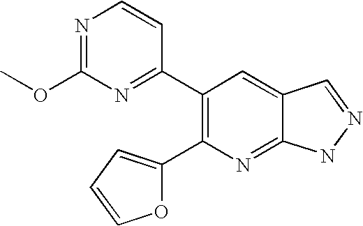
C1(C2=NC(OC)=NC=C2)=C(C2=CC=CO2)N=C2C(=C1)C=NN2
